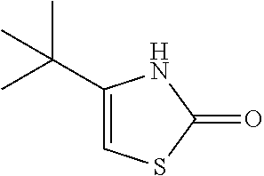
C1(C(C)(C)C)=CSC(=O)N1
